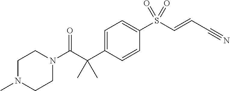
N1(C(C(C2=CC=C(S(C=CC#N)(=O)=O)C=C2)(C)C)=O)CCN(C)CC1
